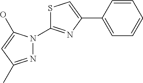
C1=CC(C2=CSC(N3N=C(C)C=C3O)=N2)=CC=C1
